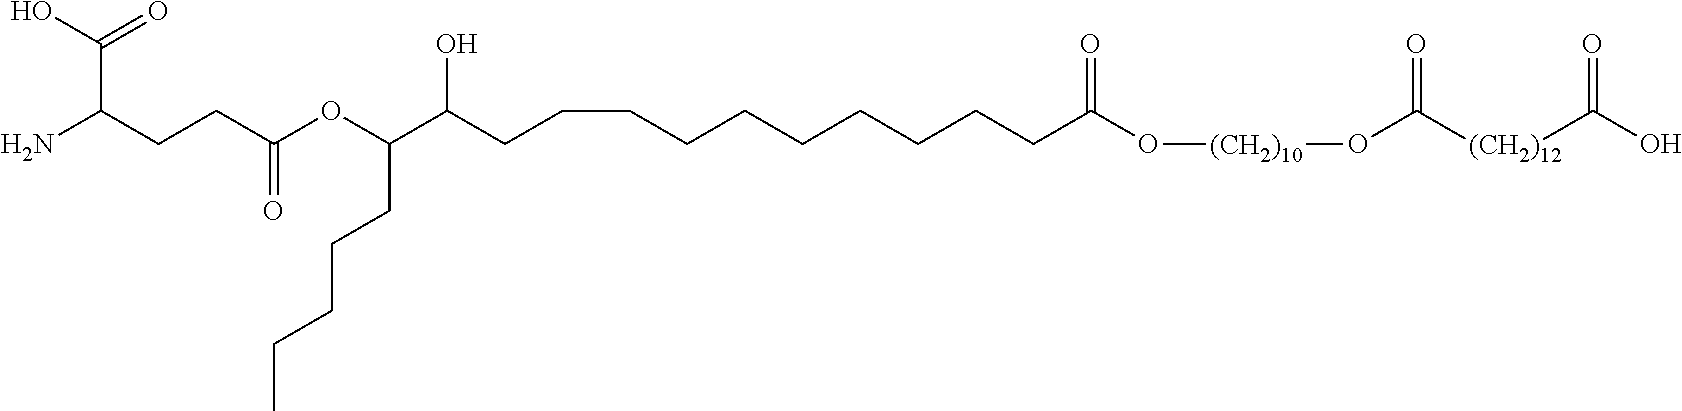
C(C(CCC(OC(C(CCCCCCCCCCC(O[(CH2)10]OC([(CH2)12]C(O)=O)=O)=O)O)CCCCC)=O)N)(O)=O
